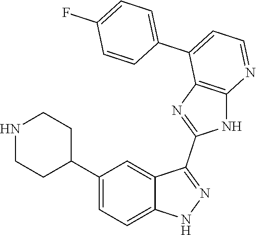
C1(C2=CC=C3C(=C2)C(C2=NC4=C(N2)N=CC=C4C2=CC=C(F)C=C2)=NN3)CCNCC1
